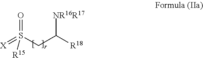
[X]=S(CC([R18])[NR16R17])(=O)[R15]
